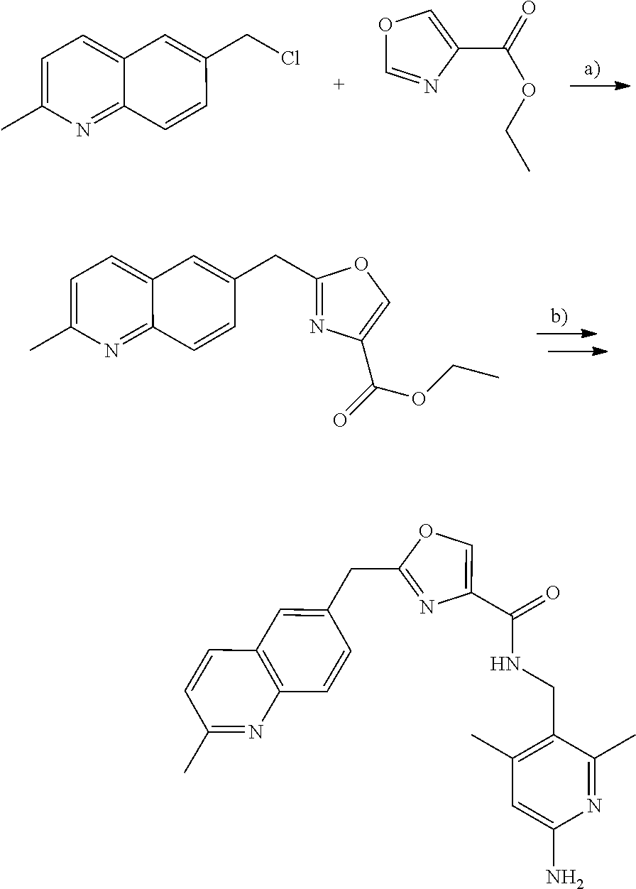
C12=NC(C)=CC=C1C=C(CCl)C=C2.O1C=NC(C(=O)OCC)=C1.C12=NC(C)=CC=C1C=C(CC1=NC(C(=O)OCC)=CO1)C=C2.C1(CNC(C2=COC(CC3=CC4=C(C=C3)N=C(C)C=C4)=N2)=O)=C(C)C=C(N)N=C1C
